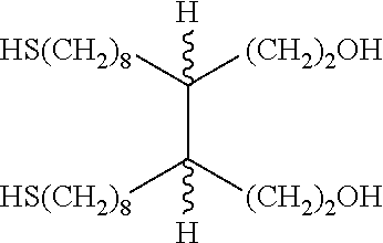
[HS(CH2)8]C([(CH2)2OH])(C([HS(CH2)8])([(CH2)2OH])[H])[H]
